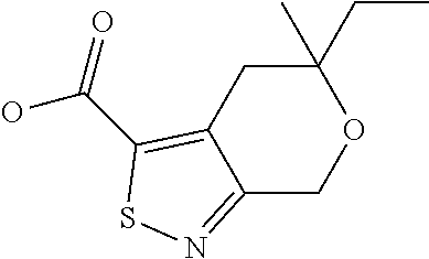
C12=NSC(C(=O)O)=C1CC(CC)(C)OC2
